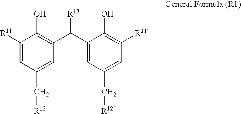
C1([R11])=CC(C[R12])=CC(C(C2=CC(C[R12])=CC([R11])=C2O)[R13])=C1O
